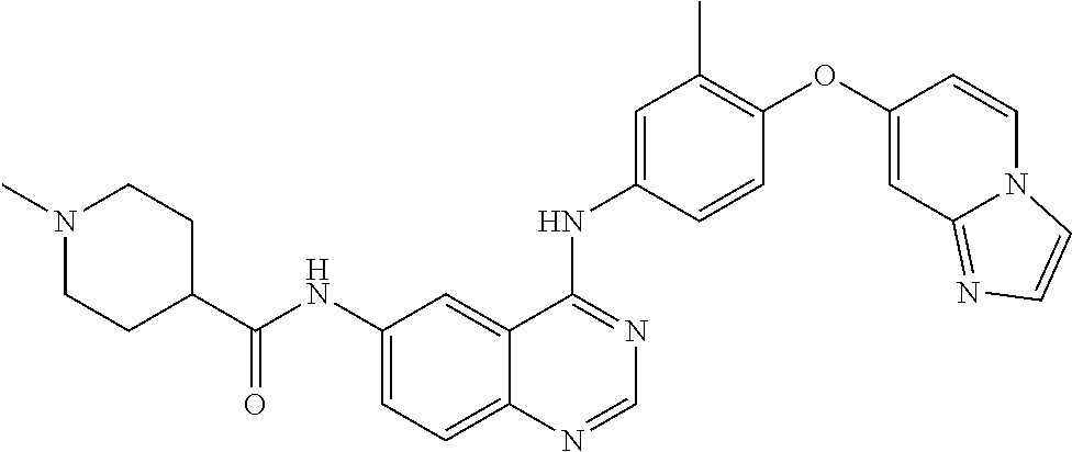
C1=NC2=CC=C(NC(C3CCN(C)CC3)=O)C=C2C(NC2=CC(C)=C(OC3=CC4=NC=CN4C=C3)C=C2)=N1
